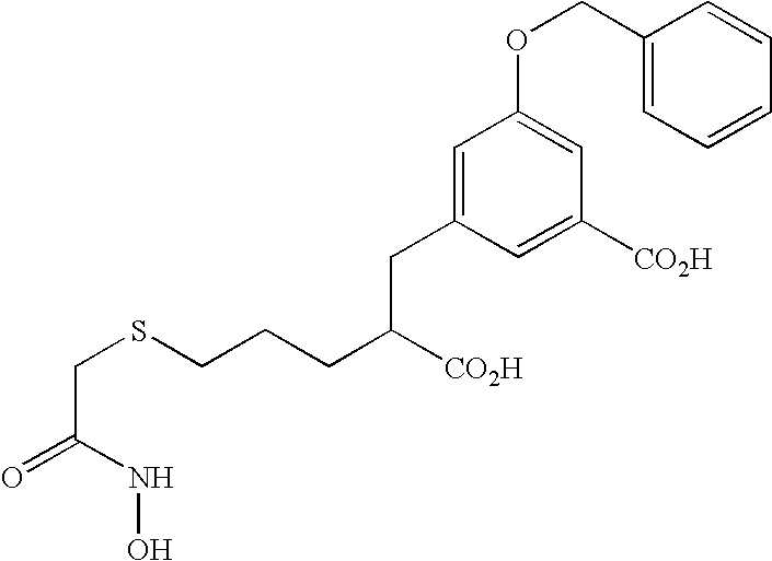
C(C(NO)=O)SCCCC([CO2H])CC1=CC(OCC2=CC=CC=C2)=CC([CO2H])=C1
